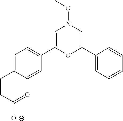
C1=C(CCC([O-])=O)C=CC(C2=CN(OC)C=C(C3=CC=CC=C3)O2)=C1
